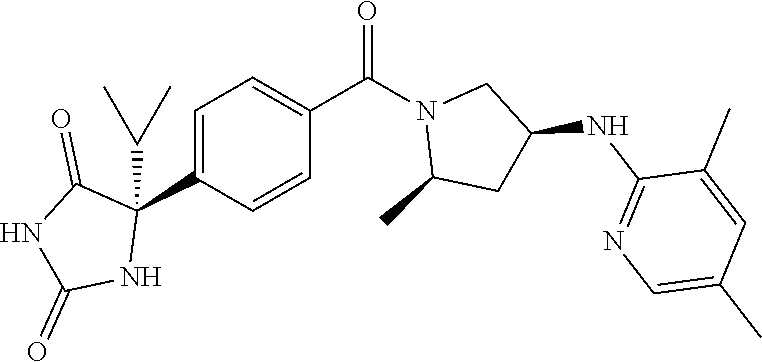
C1=C(C2(C(C)C)C(=O)NC(=O)N2)C=CC(C(N2C(C)CC(NC3=NC=C(C)C=C3C)C2)=O)=C1
